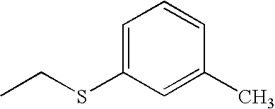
C1=C(SCC)C=C(C)C=C1
